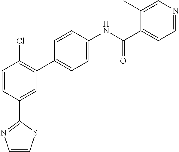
C1=CC(C2=NC=CS2)=CC(C2=CC=C(NC(C3=CC=NC=C3C)=O)C=C2)=C1Cl
